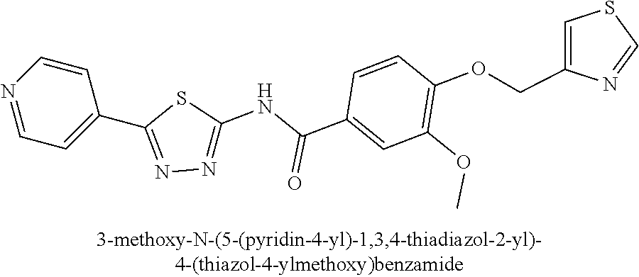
C1=NC=CC(C2=NN=C(NC(C3=CC(OC)=C(OCC4=CSC=N4)C=C3)=O)S2)=C1
